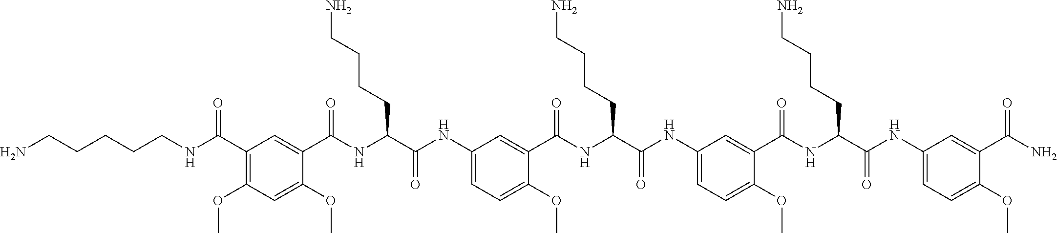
C1(C(NCCCCCN)=O)=C(OC)C=C(OC)C(C(NC(C(NC2=CC=C(OC)C(C(NC(C(NC3=CC=C(OC)C(C(NC(C(NC4=CC=C(OC)C(C(N)=O)=C4)=O)CCCCN)=O)=C3)=O)CCCCN)=O)=C2)=O)CCCCN)=O)=C1
